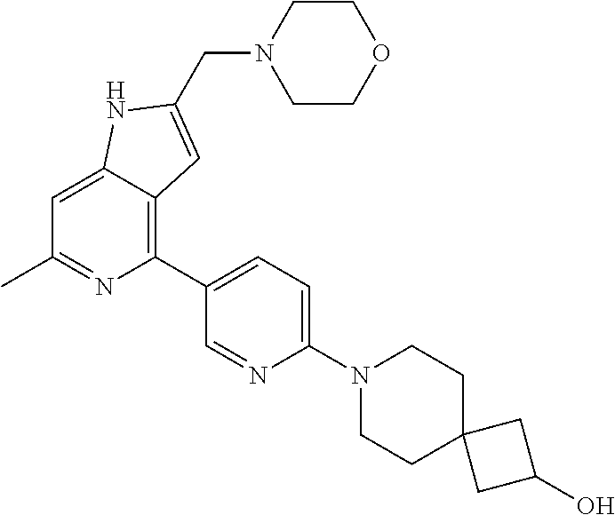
C1=C2C(=C(C3=CC=C(N4CCC5(CC4)CC(O)C5)N=C3)N=C1C)C=C(CN1CCOCC1)N2
